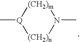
C[Q]1[(CH2)m]N(C)[(CH2)n]1
